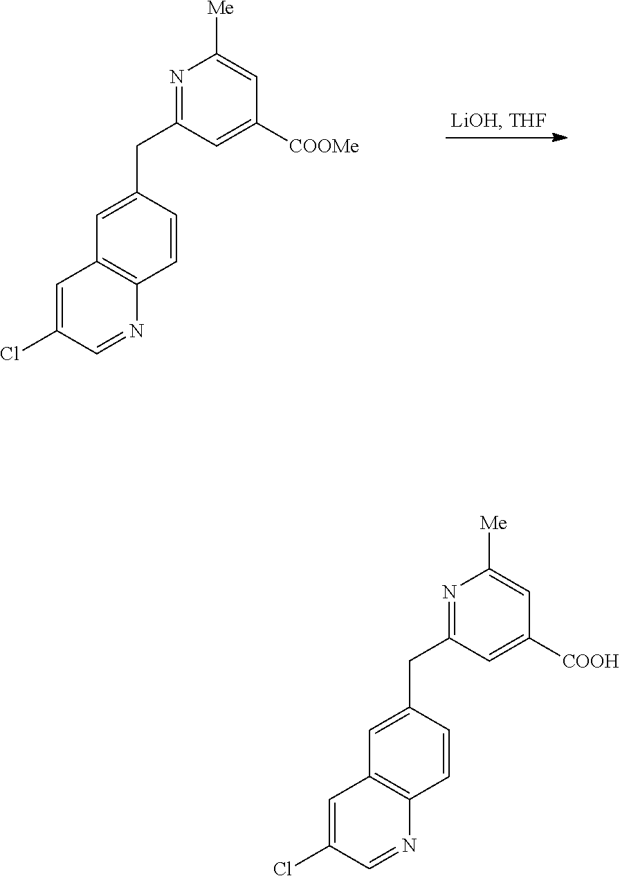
N1=C(CC2=CC3=C(C=C2)N=CC(Cl)=C3)C=C([COOH])C=C1[Me].N1=C(CC2=CC3=C(C=C2)N=CC(Cl)=C3)C=C([COOMe])C=C1[Me]
